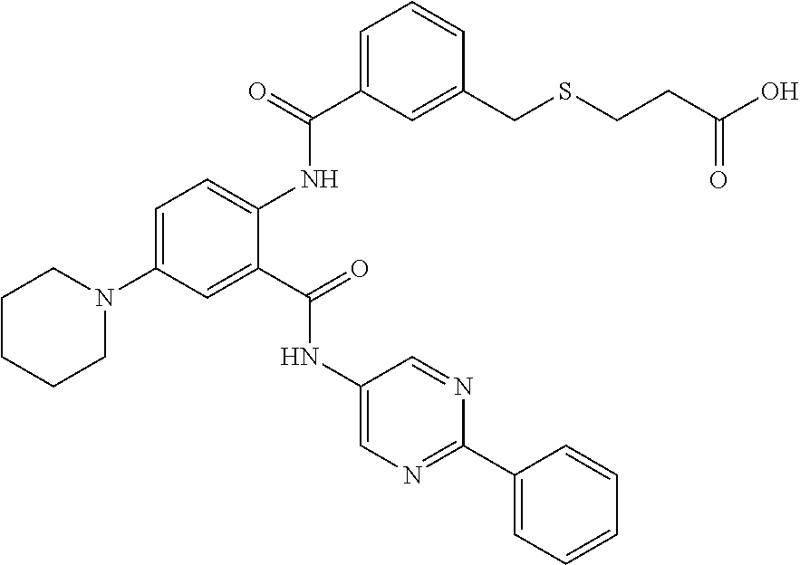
C1(NC(C2=CC(N3CCCCC3)=CC=C2NC(C2=CC=CC(CSCCC(=O)O)=C2)=O)=O)=CN=C(C2=CC=CC=C2)N=C1
